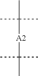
CC(C)(C)[A2]C(C)(C)C
